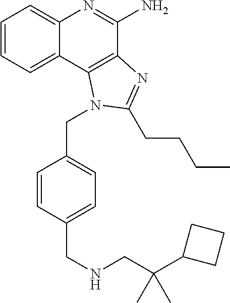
C1=CC=C2C(=C1)N=C(N)C1=C2N(CC2=CC=C(CNCC(C3CCC3)(C)C)C=C2)C(CCCC)=N1
